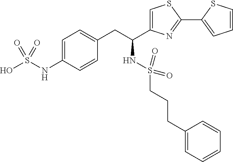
C1(CCCS(=O)(=O)NC(CC2=CC=C(NS(O)(=O)=O)C=C2)C2=CSC(C3=CC=CS3)=N2)=CC=CC=C1
